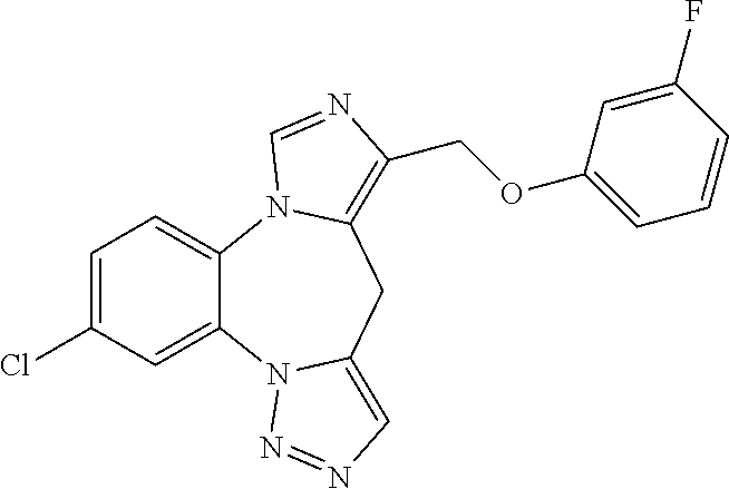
C1=C(Cl)C=C2C(=C1)N1C(=C(COC3=CC=CC(F)=C3)N=C1)CC1=CN=NN21
